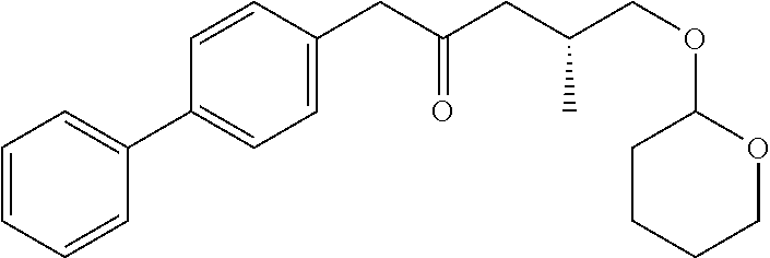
C1=CC=CC(C2=CC=C(CC(CC(COC3CCCCO3)C)=O)C=C2)=C1
